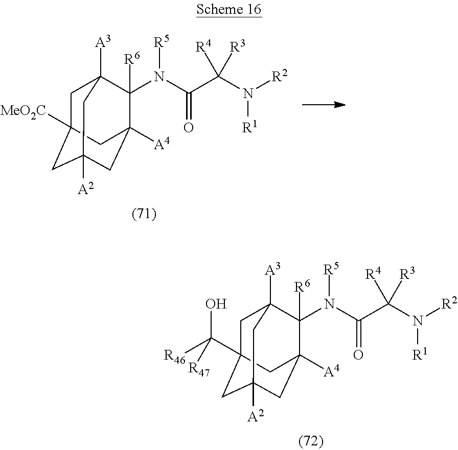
C1C2([MeO2C])CC3([A2])CC([A4])(C([R6])(N([R5])C(C(N([R2])[R1])([R3])[R4])=O)C1([A3])C3)C2.C1C2(C([R46])(O)[R47])CC3([A2])CC([A4])(C([R6])(N([R5])C(C(N([R2])[R1])([R3])[R4])=O)C1([A3])C3)C2
